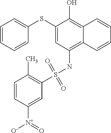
C1=CC=CC(SC2=CC(NS(C3=C(C)C=CC([N+](=O)[O-])=C3)(=O)=O)=C3C(=C2O)C=CC=C3)=C1
